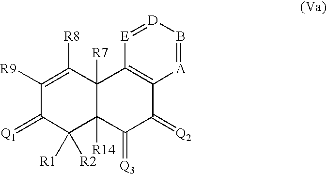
C1([R9])=C([R8])C2([R7])C([R14])(C(=[Q3])C(=[Q2])C3=C2[E]=[D]B=[A]3)C([R2])([R1])C1=[Q1]
